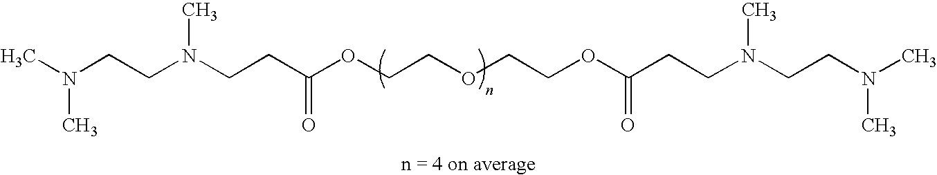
N(CCC(OCCOCCOC(CCN(CCN(C)C)C)=O)=O)(CCN(C)C)C
